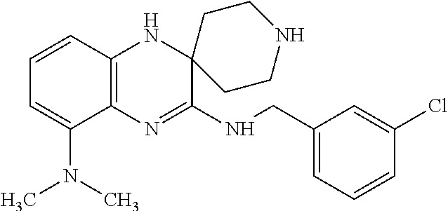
C12=C(N=C(NCC3=CC=CC(Cl)=C3)C3(N1)CCNCC3)C(N(C)C)=CC=C2
